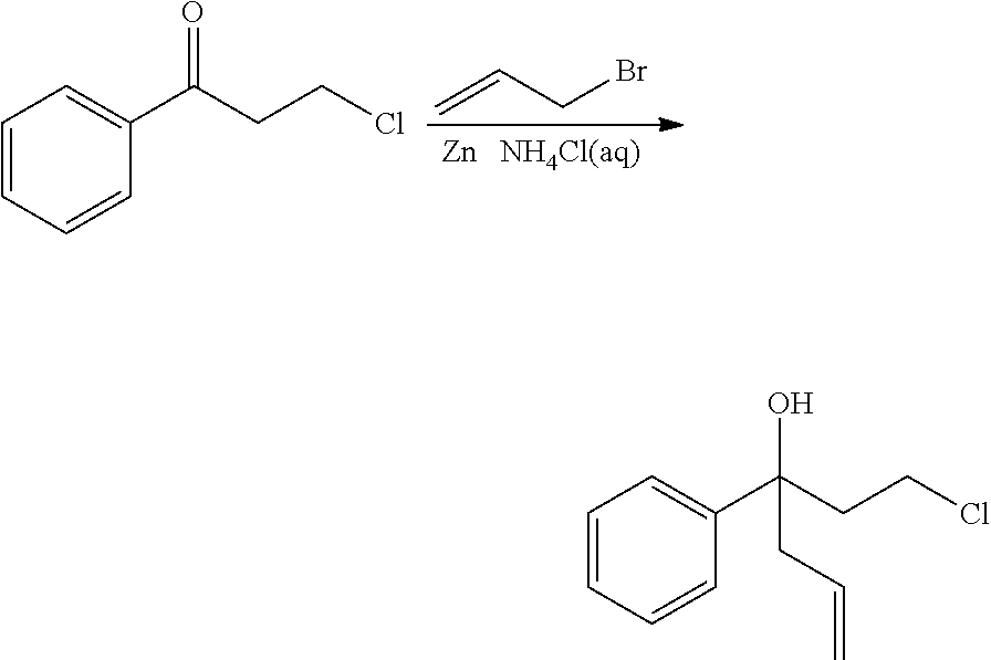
[Zn].C=CCBr.C1=CC=CC(C(CCCl)=O)=C1.C1=CC=CC(C(CCCl)(O)CC=C)=C1
